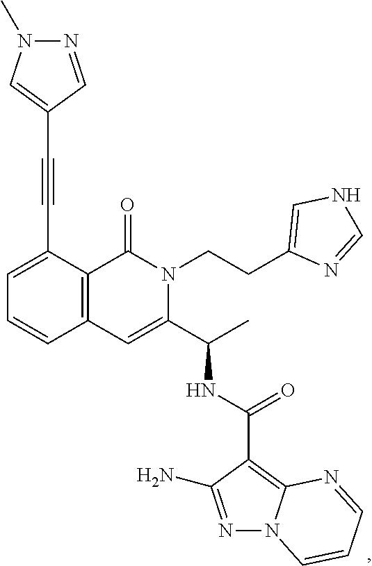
C1(C#CC2=CN(C)N=C2)=CC=CC2=C1C(=O)N(CCC1=CNC=N1)C(C(C)NC(C1=C3N(N=C1N)C=CC=N3)=O)=C2
